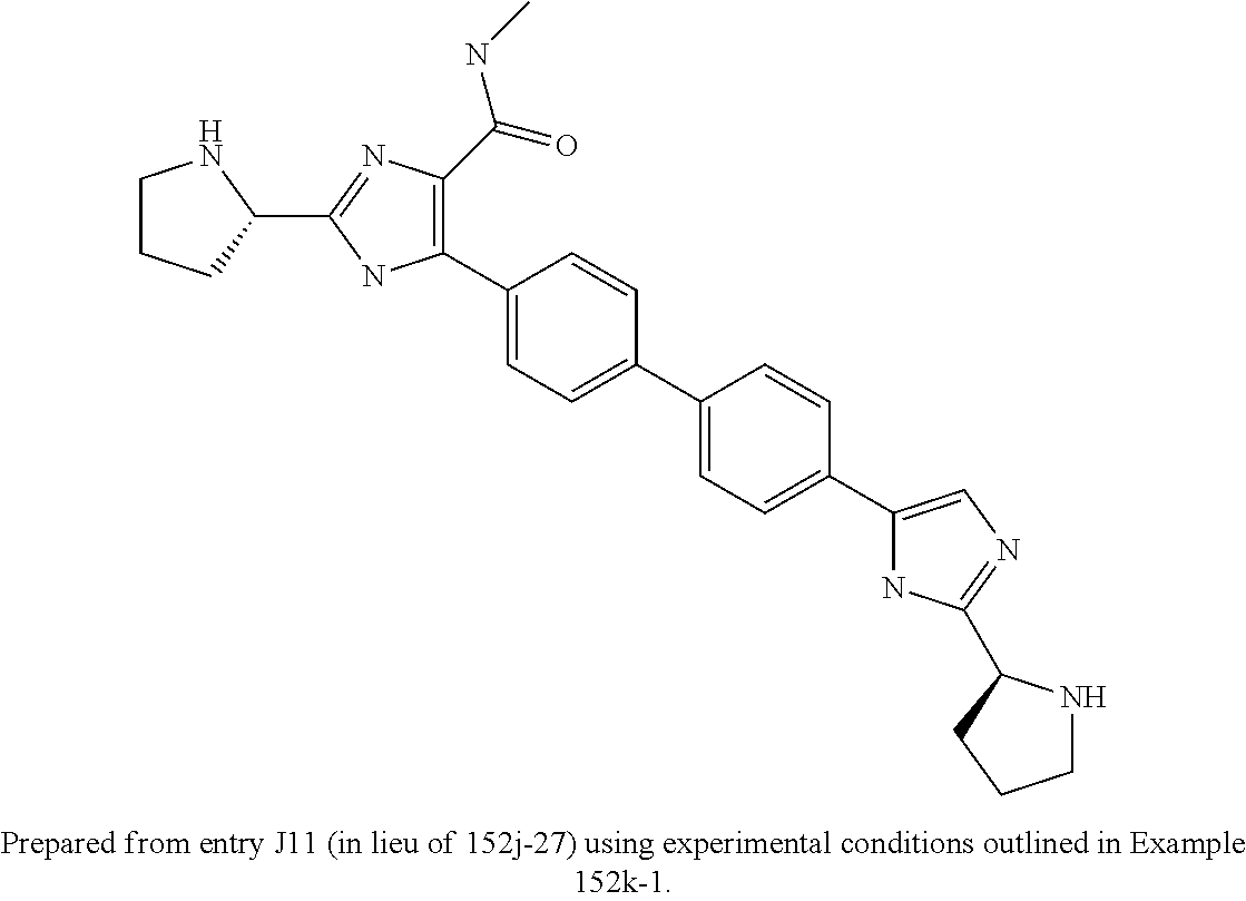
C1(C2=CC=C(C3=CC=C(C4=CN=C(C5NCCC5)N4)C=C3)C=C2)=C(C(=O)NC)N=C(C2NCCC2)N1
